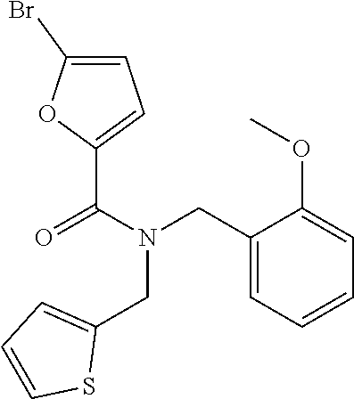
C1(CN(C(C2=CC=C(Br)O2)=O)CC2=CC=CS2)=CC=CC=C1OC
